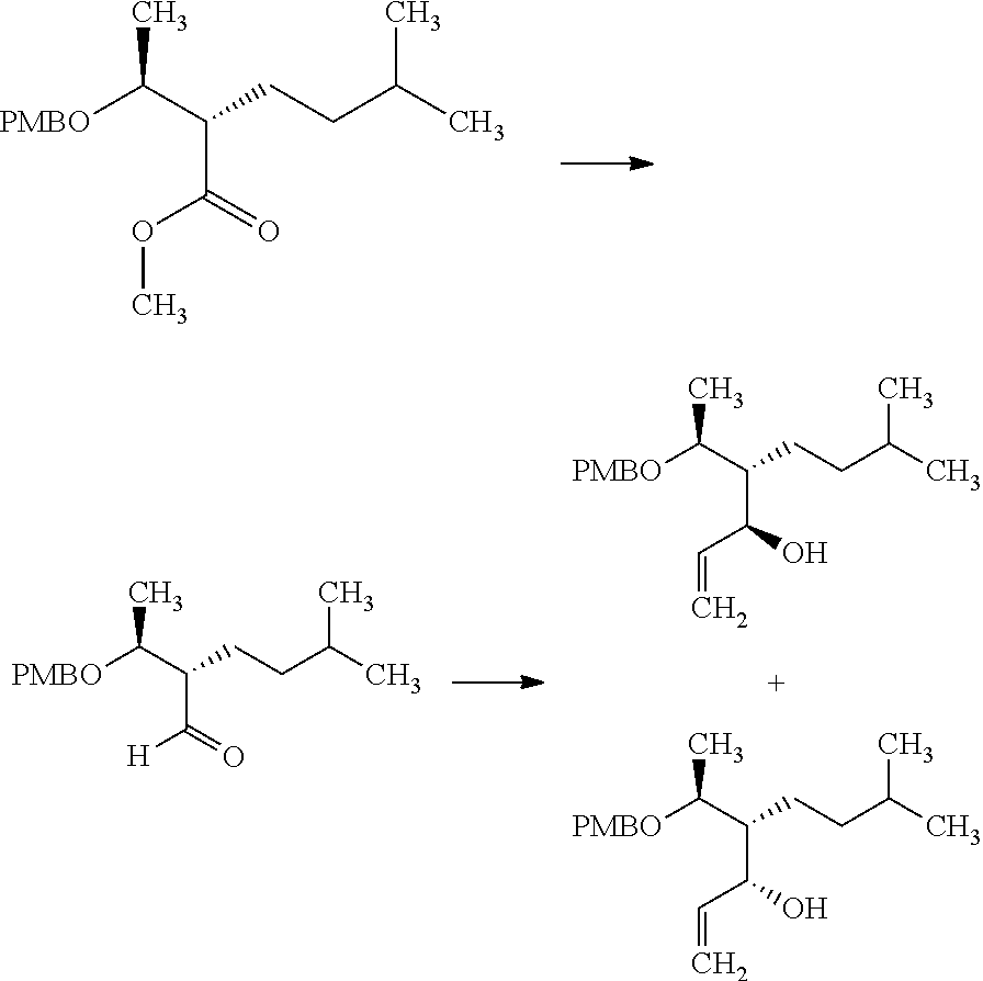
[PMBO]C(C(C(=O)OC)CCC(C)C)C.[PMBO]C(C(C(O)C=C)CCC(C)C)C.[PMBO]C(C(C(O)C=C)CCC(C)C)C.[PMBO]C(C(C(=O)[H])CCC(C)C)C
